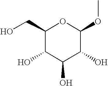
C1(CO)C(O)C(O)C(O)C(OC)O1
